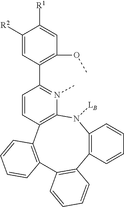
C12=C(N([LB])C3=C(C4=C(C=CC=C4)C4=C1C=CC=C4)C=CC(C1=C(OC)C=C([R1])C([R2])=C1)=N3C)C=CC=C2
